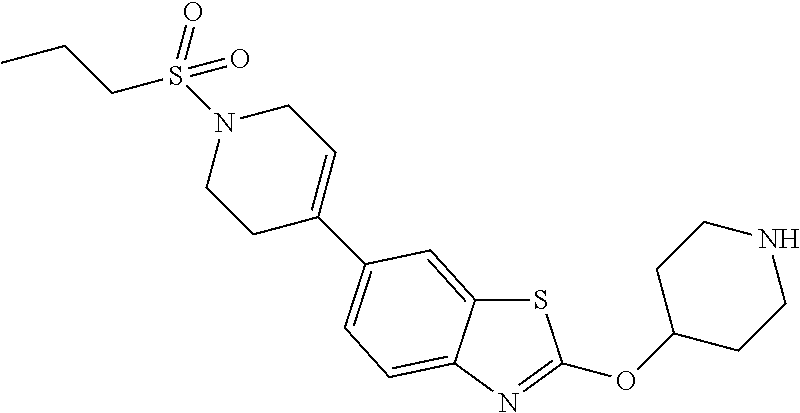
N1(S(CCC)(=O)=O)CCC(C2=CC=C3C(=C2)SC(OC2CCNCC2)=N3)=CC1
